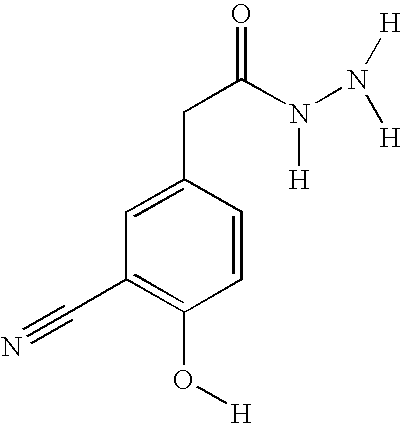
C1=C(CC(N(N([H])[H])[H])=O)C=CC(O[H])=C1C#N
